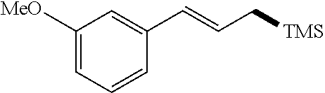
C1(C=CC[TMS])=CC([MeO])=CC=C1
